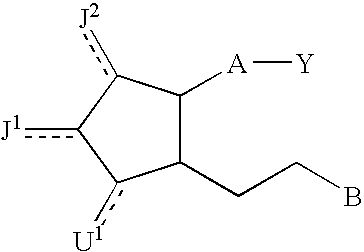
C1(CCB)C([A][Y])c([J2])-c([J1])-c1[U1]
